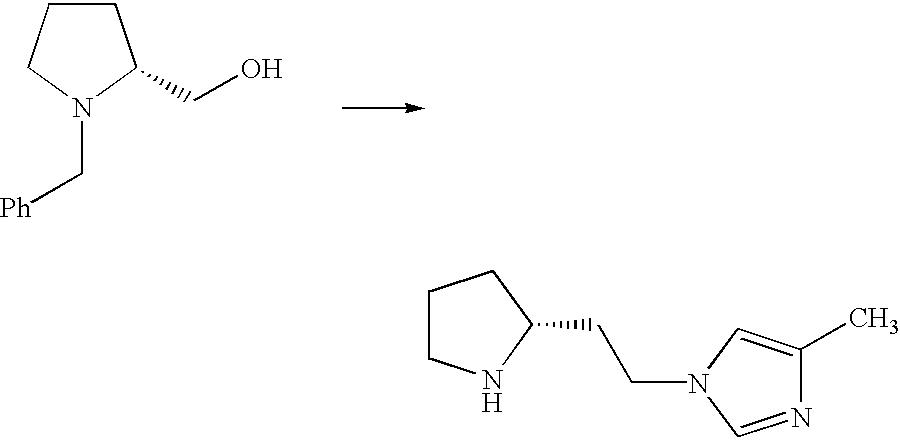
C1CNC(CCN2C=NC(C)=C2)C1.C1CCN(C[Ph])C1CO
